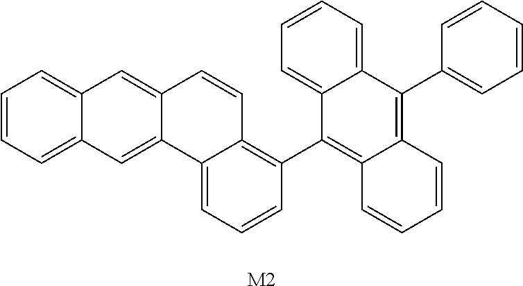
C1=CC=C2C(=C1)C=C1C(=C2)C2=CC=CC(C3=C4C(=C(C5=CC=CC=C5)C5=CC=CC=C35)C=CC=C4)=C2C=C1.[M2]
